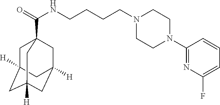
C(NCCCCN1CCN(C2=NC(F)=CC=C2)CC1)(=O)C12CC3([H])CC([H])(CC([H])(C1)C3)C2
